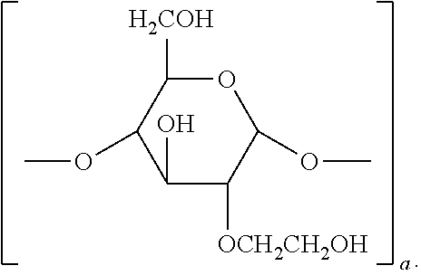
C1(O)C([OCH2CH2OH])C(OC)OC([H2COH])C1OC
